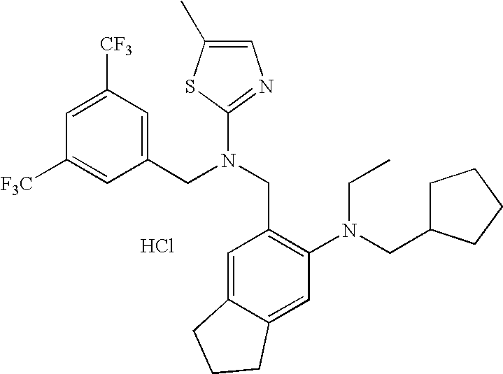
C1([F3C])=CC(CN(CC2=C(N(CC3CCCC3)CC)C=C3C(=C2)CCC3)C2=NC=C(C)S2)=CC([CF3])=C1.Cl
